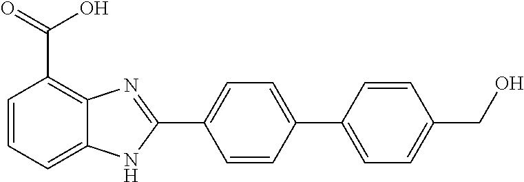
C1=CC(C2=CC=C(CO)C=C2)=CC=C1C1=NC2=C(C(=O)O)C=CC=C2N1
